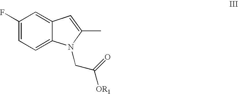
C1(F)=CC=C2C(=C1)C=C(C)N2CC([OR1])=O
